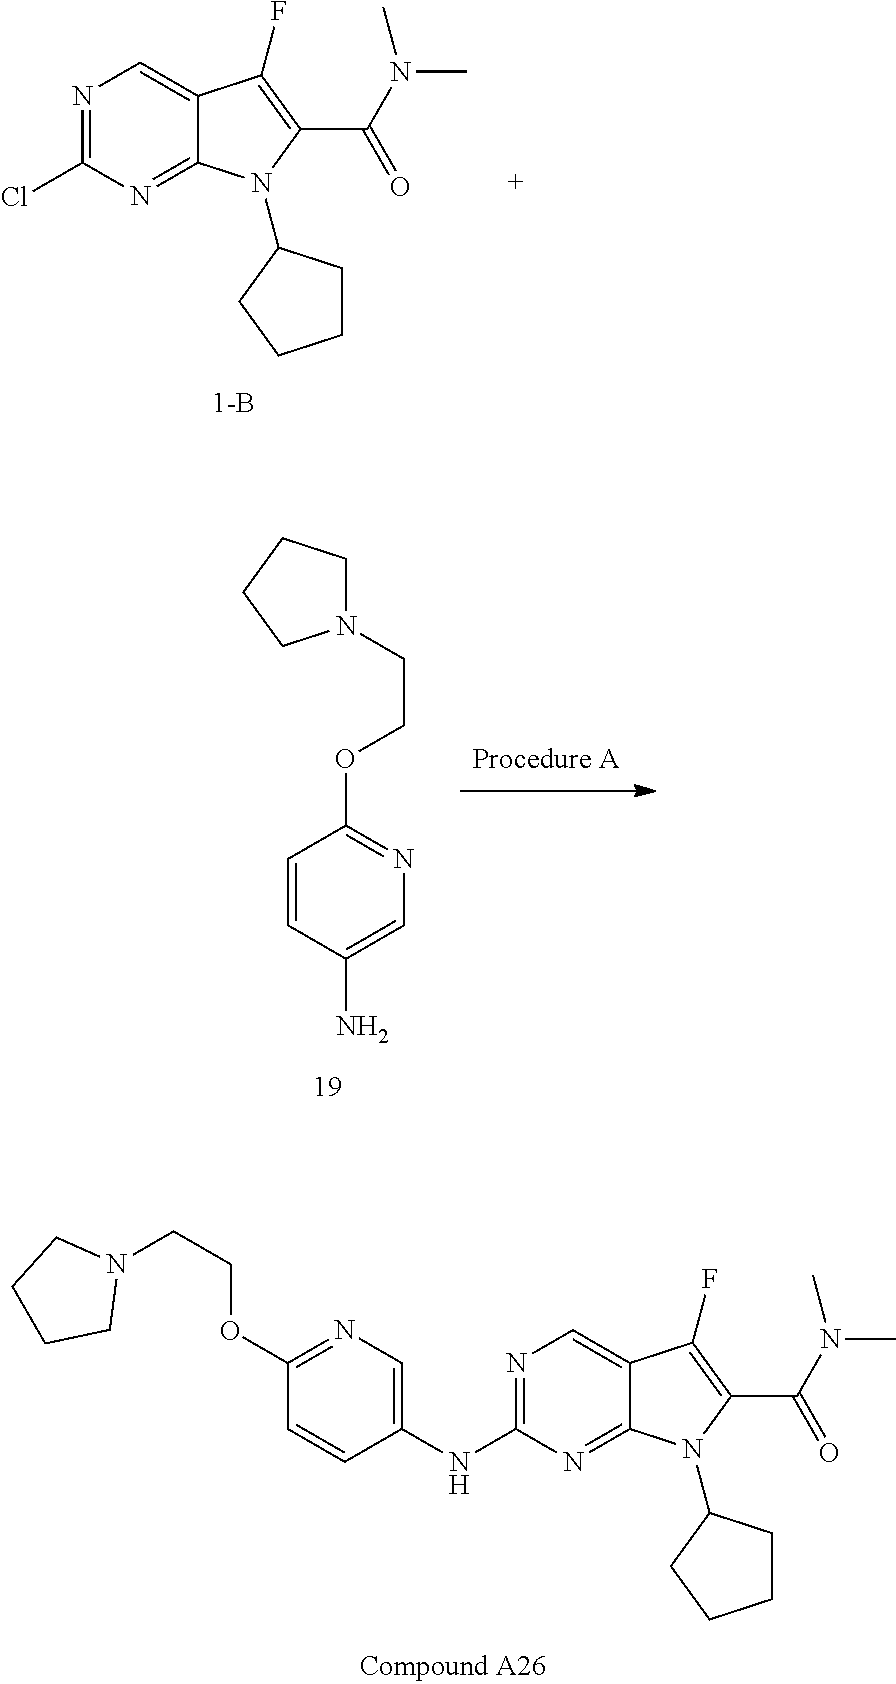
N1=C(Cl)N=C2C(=C1)C(F)=C(C(N(C)C)=O)N2C1CCCC1.C1=C(NC2=NC=C3C(=N2)N(C2CCCC2)C(C(N(C)C)=O)=C3F)C=CC(OCCN2CCCC2)=N1.C1=C(N)C=CC(OCCN2CCCC2)=N1
